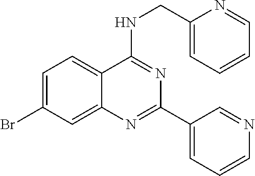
C1=C(Br)C=C2C(=C1)C(NCC1=CC=CC=N1)=NC(C1=CC=CN=C1)=N2
